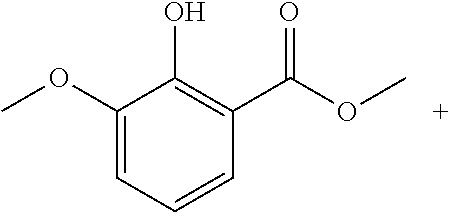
C1(OC)=CC=CC(C(OC)=O)=C1O
